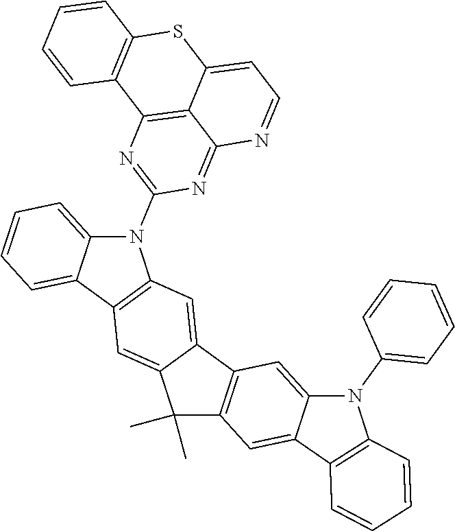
C12=CC=CC=C1C1=C(N2C2=NC3=C4C(=N2)N=CC=C4SC2=C3C=CC=C2)C=C2C(=C1)C(C)(C)C1=C2C=C2C(=C1)C1=C(N2C2=CC=CC=C2)C=CC=C1
